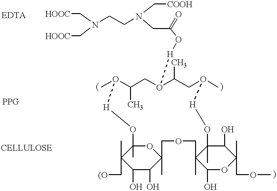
N(CCN(C[COOH])CC(O[H]O1CC(C)O(C)[H]OC2(C)OC(C)(C(O)C(O)C2(C)C[(O])COCC2(C)C(C)(C(O)C(C)(COC)OC2O)O[H]O(C)CC1C)=O)(C[HOOC])C[HOOC]
